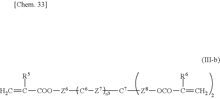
C=C([R5])[COO][Z6][C6][Z7][C7][Z8][OCO]C([R6])=C
